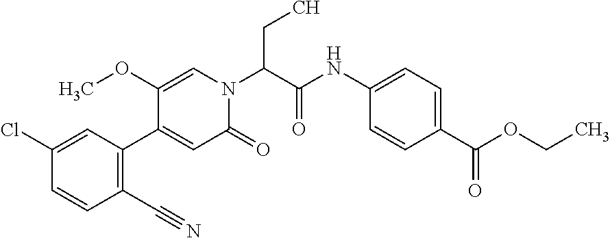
C(N1C=C(OC)C(C2=C(C#N)C=CC(Cl)=C2)=CC1=O)(C(NC1=CC=C(C(=O)OCC)C=C1)=O)CC
